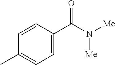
C1=CC(C(N([Me])[Me])=O)=CC=C1C
